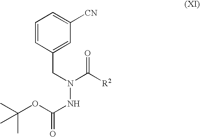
C1=CC(CN(NC(=O)OC(C)(C)C)C([R2])=O)=CC([CN])=C1
